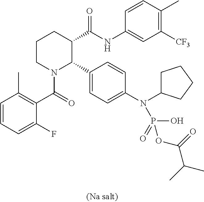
C1=CC=C(F)C(C(=O)N2C(C3=CC=C(N(C4CCCC4)P(O)(OC(=O)C(C)C)=O)C=C3)C(C(NC3=CC([CF3])=C(C)C=C3)=O)CCC2)=C1C
